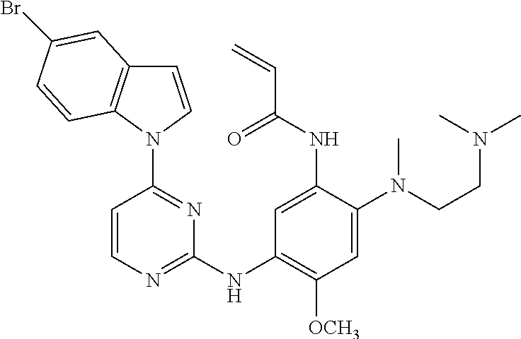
C1=CN(C2=NC(NC3=C([OCH3])C=C(N(CCN(C)C)C)C(NC(C=C)=O)=C3)=NC=C2)C2=C1C=C(Br)C=C2
